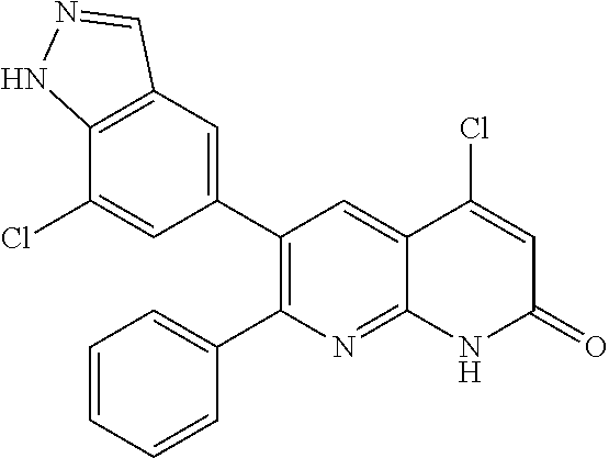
C12=C(C=C(C3=C(C4=CC=CC=C4)N=C4C(=C3)C(Cl)=CC(=O)N4)C=C1Cl)C=NN2
